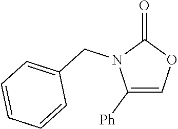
C1([Ph])=COC(=O)N1CC1=CC=CC=C1
